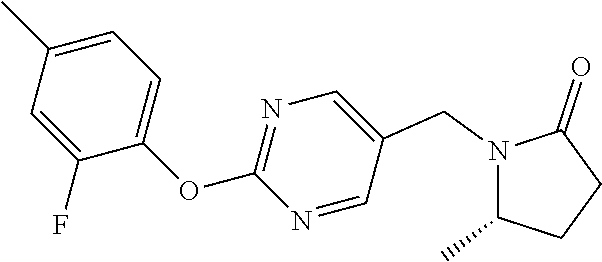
N1(CC2=CN=C(OC3=CC=C(C)C=C3F)N=C2)C(C)CCC1=O
